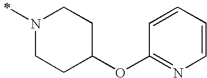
N1(C)CCC(OC2=NC=CC=C2)CC1
